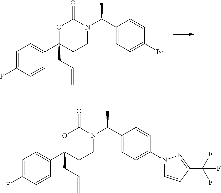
O1C(C2=CC=C(F)C=C2)(CC=C)CCN(C(C2=CC=C(Br)C=C2)C)C1=O.O1C(C2=CC=C(F)C=C2)(CC=C)CCN(C(C2=CC=C(N3C=CC(C(F)(F)F)=N3)C=C2)C)C1=O
